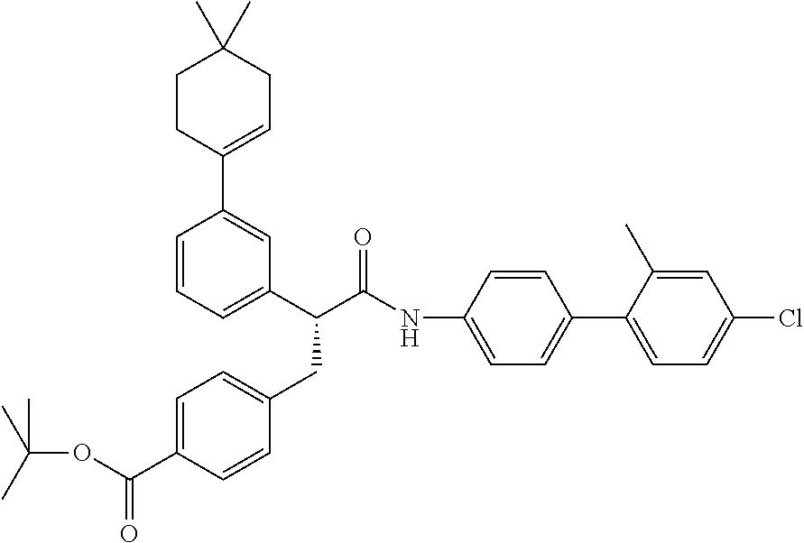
C1=CC=C(C(C(=O)NC2=CC=C(C3=CC=C(Cl)C=C3C)C=C2)CC2=CC=C(C(=O)OC(C)(C)C)C=C2)C=C1C1=CCC(C)(C)CC1
